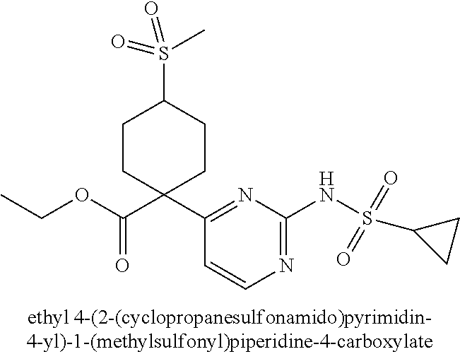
C(OC(C1(C2=NC(NS(C3CC3)(=O)=O)=NC=C2)CCC(S(=O)(C)=O)CC1)=O)C
